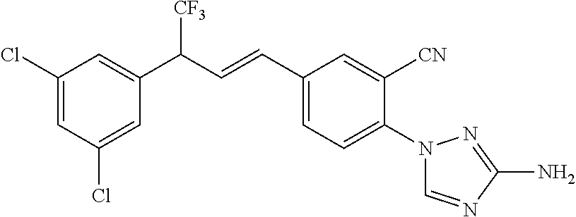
C1(C(C=CC2=CC=C(N3C=NC(N)=N3)C([CN])=C2)[CF3])=CC(Cl)=CC(Cl)=C1
